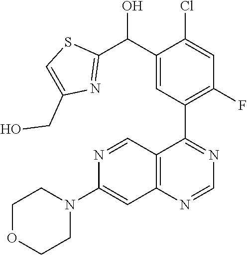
C1OCCN(C2=CC3=C(C=N2)C(C2=C(F)C=C(Cl)C(C(C4=NC(CO)=CS4)O)=C2)=NC=N3)C1
